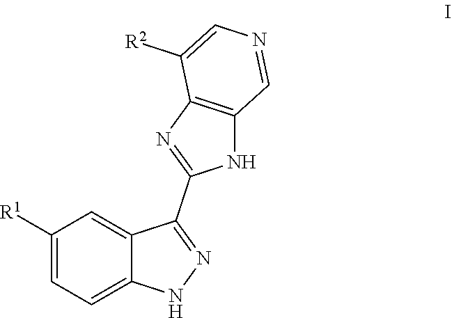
C1([R1])=CC=C2C(=C1)C(C1=NC3=C(N1)C=NC=C3[R2])=NN2
